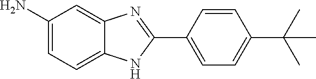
C1(N)=CC=C2C(=C1)N=C(C1=CC=C(C(C)(C)C)C=C1)N2
